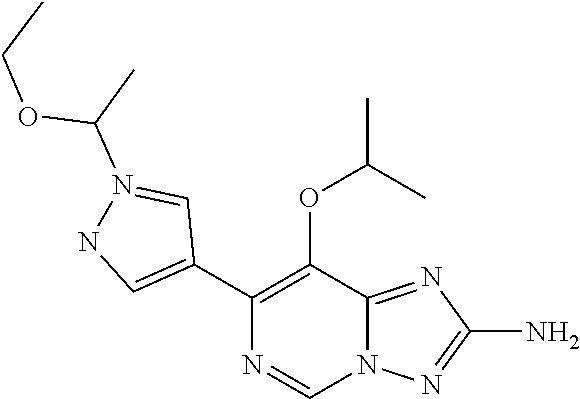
C1(C2=CNN(C(C)OCC)=C2)=C(OC(C)C)C2=NC(N)=NN2C=N1
